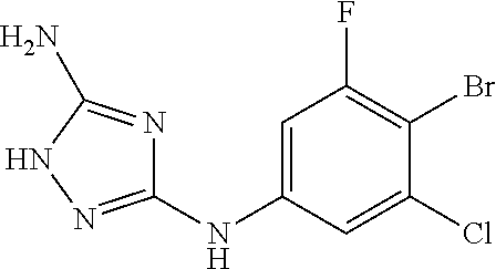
C1(NC2=CC(F)=C(Br)C(Cl)=C2)=NNC(N)=N1
